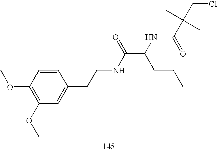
C1=CC(OC)=C(OC)C=C1CCNC(C(N)CCC)=O.C(C(CCl)(C)C)=O
